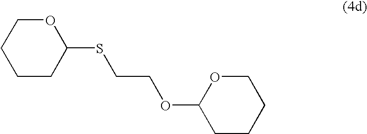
C1CC(SCCOC2CCCCO2)OCC1
